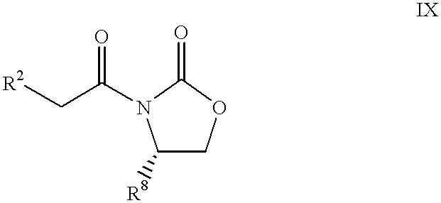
C1([R8])COC(=O)N1C(C[R2])=O
